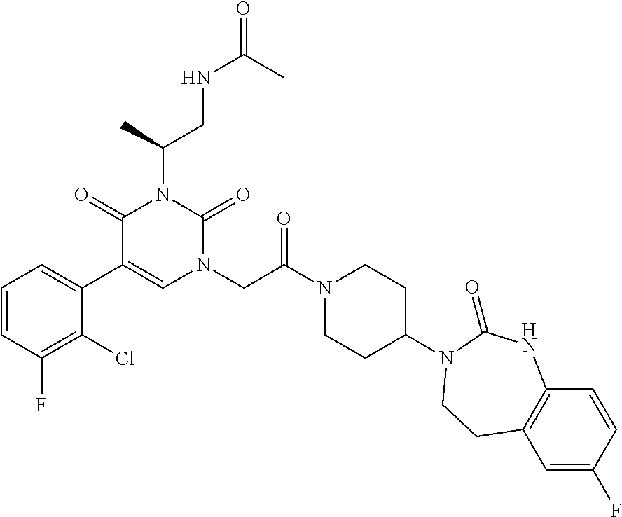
C1=CC(F)=C(Cl)C(C2=CN(CC(N3CCC(N4C(=O)NC5=C(C=C(F)C=C5)CC4)CC3)=O)C(=O)N(C(CNC(=O)C)C)C2=O)=C1
